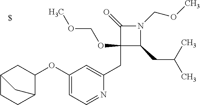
C1(CC2=CC(OC3CC4CCC3C4)=CC=N2)(OCOC)C(CC(C)C)N(COC)C1=O
